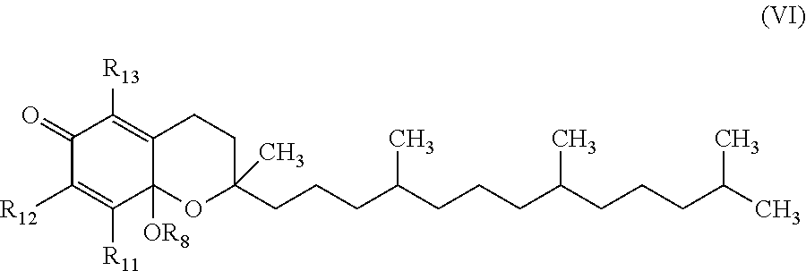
C1(=O)C([R12])=C([R11])C2([OR8])C(=C1[R13])CCC(CCCC(CCCC(CCCC(C)C)C)C)(C)O2
